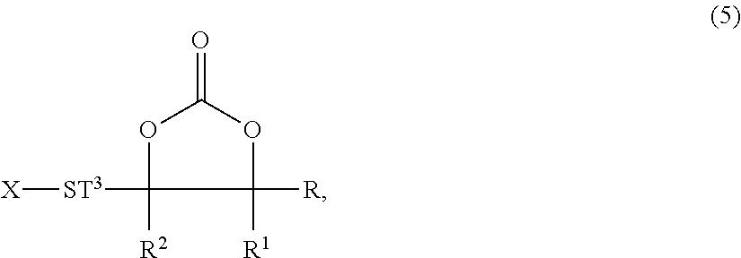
C1([R])([R1])OC(=O)OC1([ST3][X])[R2]
